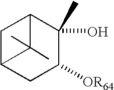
C1C2CC([OR64])C(O)(C)C1C2(C)C
